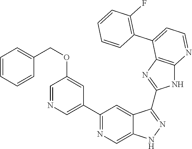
C1(C2=NC=C3C(=C2)C(C2=NC4=C(N2)N=CC=C4C2=C(F)C=CC=C2)=NN3)=CN=CC(OCC2=CC=CC=C2)=C1
